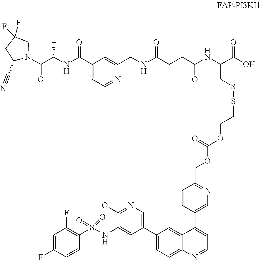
C1(C#N)N(C(C(NC(C2=CC=NC(CNC(CCC(NC(C(O)=O)CSSCCOC(OCC3=NC=C(C4=CC=NC5=CC=C(C6=CN=C(OC)C(NS(C7=C(F)C=C(F)C=C7)(=O)=O)=C6)C=C45)C=C3)=O)=O)=O)=C2)=O)C)=O)CC(F)(F)C1
